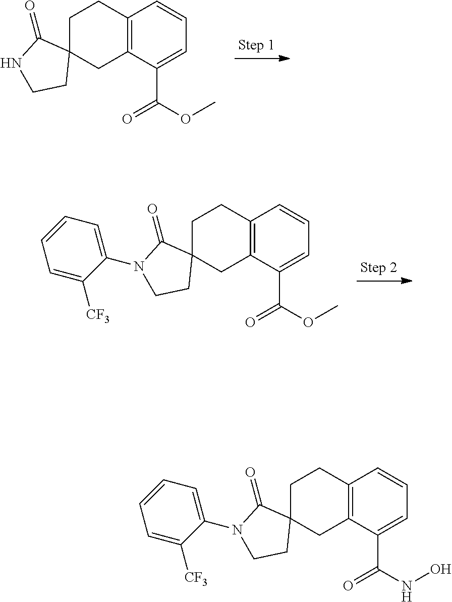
C12=C(C(C(OC)=O)=CC=C1)CC1(CC2)C(=O)NCC1.C12=C(C(C(OC)=O)=CC=C1)CC1(CC2)C(=O)N(C2=CC=CC=C2[CF3])CC1.C12=C(C(C(NO)=O)=CC=C1)CC1(CC2)C(=O)N(C2=CC=CC=C2[CF3])CC1
